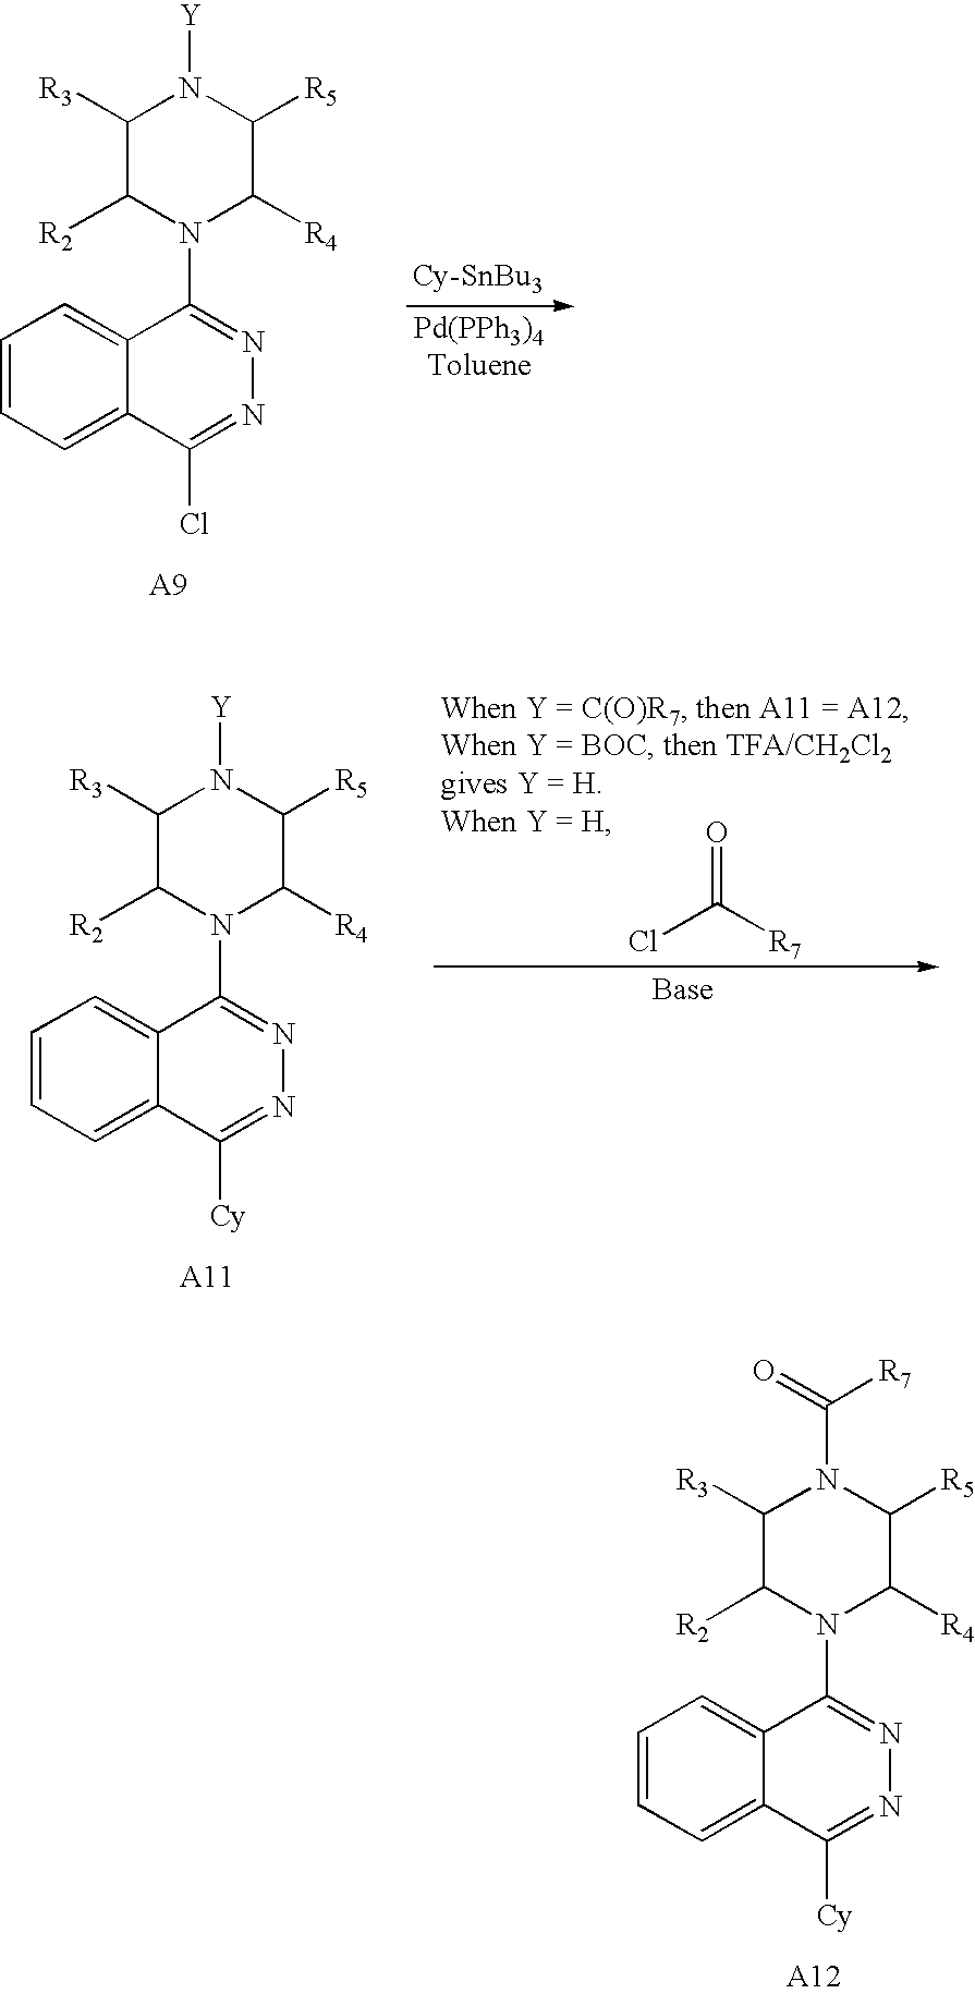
C1=CC=C2C(=C1)C(N1C([R4])C([R5])N([Y])C([R3])C1[R2])=NN=C2Cl.C1=CC=C2C(=C1)C(N1C([R4])C([R5])N([Y])C([R3])C1[R2])=NN=C2[Cy].O=C([R7])Cl.C1=CC=C2C(=C1)C(N1C([R4])C([R5])N(C(=O)[R7])C([R3])C1[R2])=NN=C2[Cy]
